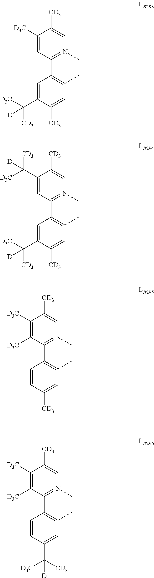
C1([D3C])=CC(C2=C(C)C=C([CD3])C(C([D3C])([CD3])[D])=C2)=N(C)C=C1[CD3].C1(C([D3C])([CD3])[D])=CC(C2=C(C)C=C([CD3])C(C([D3C])([CD3])[D])=C2)=N(C)C=C1[CD3].C1([D3C])=C([D3C])C(C2=C(C)C=C([CD3])C=C2)=N(C)C=C1[CD3].C1([D3C])=C([D3C])C(C2=C(C)C=C(C([CD3])([D3C])[D])C=C2)=N(C)C=C1[CD3]
